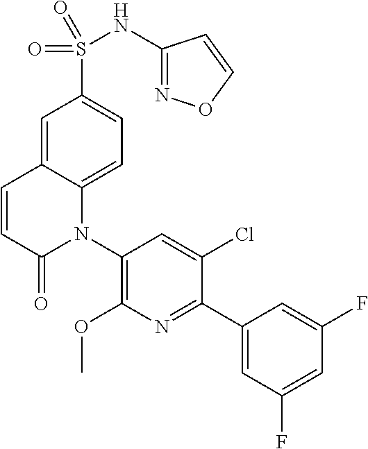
S(C1=CC=C2C(=C1)C=CC(=O)N2C1=C(OC)N=C(C2=CC(F)=CC(F)=C2)C(Cl)=C1)(=O)(=O)NC1=NOC=C1
